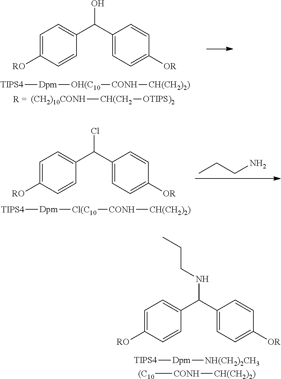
C1=C([RO])C=CC(C(C2=CC=C([OR])C=C2)O)=C1.[TIPS4][Dpm][OH(C10][CONH][CH(CH2)2)].[(CH2)10CONH][CH(CH2][OTIPS)2].C1=C([RO])C=CC(C(C2=CC=C([OR])C=C2)Cl)=C1.[TIPS4][Dpm][Cl(C10][CONH][CH(CH2)2)].CCCN.C1=C([RO])C=CC(C(C2=CC=C([OR])C=C2)NCCC)=C1.[TIPS4][Dpm][NH(CH2)2CH3].[(C10][CONH][CH(CH2)2)]
